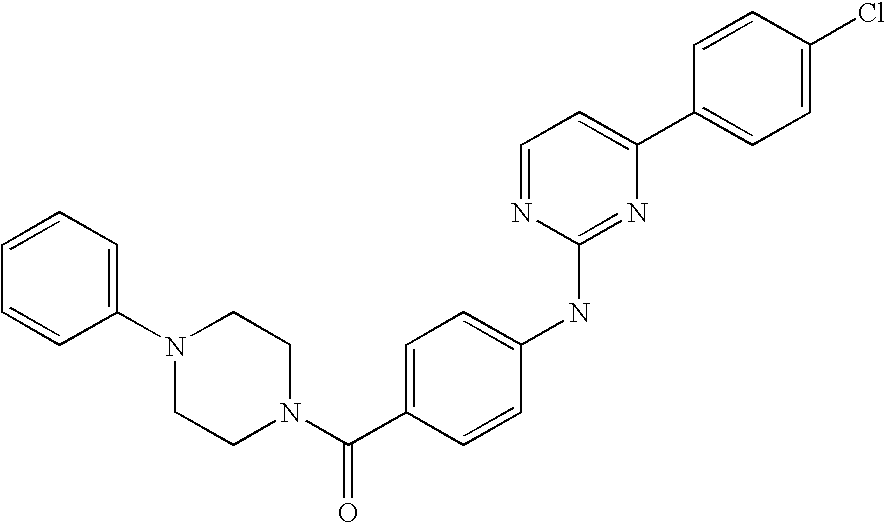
C1=CC(C2=CC=NC(NC3=CC=C(C(N4CCN(C5=CC=CC=C5)CC4)=O)C=C3)=N2)=CC=C1Cl
